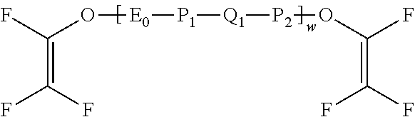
FC(O[E0][P1][Q1][P2]OC(F)=C(F)F)=C(F)F
